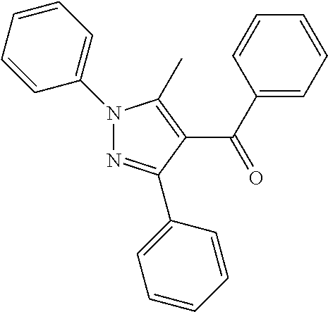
N1(C2=CC=CC=C2)N=C(C2=CC=CC=C2)C(C(C2=CC=CC=C2)=O)=C1C
